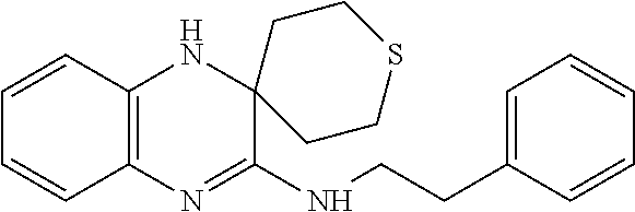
C12=C(N=C(NCCC3=CC=CC=C3)C3(N1)CCSCC3)C=CC=C2
